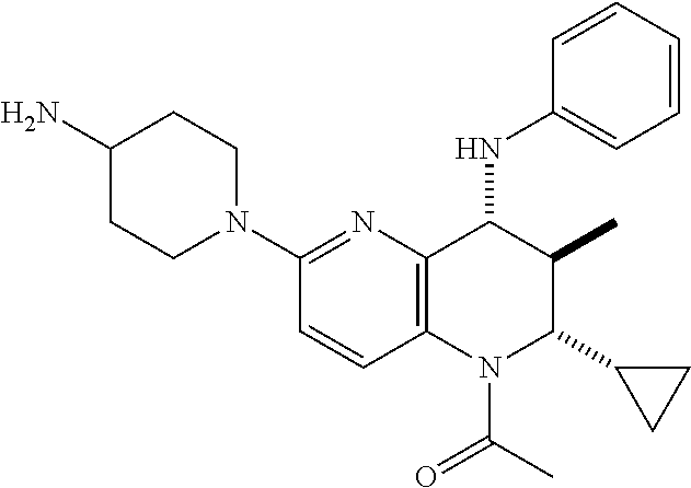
C1(N2CCC(N)CC2)=NC2=C(C=C1)N(C(C)=O)C(C1CC1)C(C)C2NC1=CC=CC=C1
